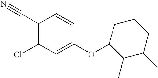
C1(C#N)=C(Cl)C=C(OC2C(C)C(C)CCC2)C=C1
